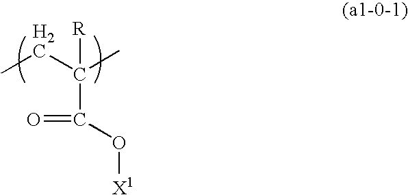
CCC([R])(C)C(=O)O[X1]
